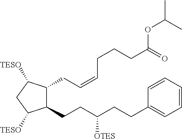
C1(CCC([OTES])CCC2=CC=CC=C2)C(CC=CCCCC(=O)OC(C)C)C([TESO])CC1[TESO]
